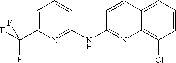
C1=C(C(F)(F)F)N=C(NC2=NC3=C(Cl)C=CC=C3C=C2)C=C1
